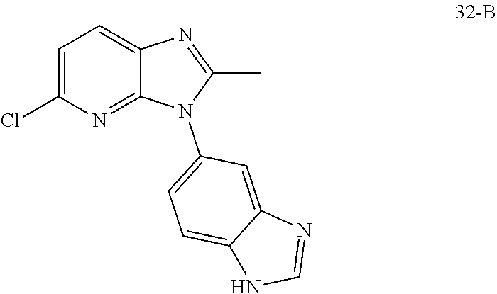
C1=C(Cl)N=C2C(=C1)N=C(C)N2C1=CC=C2C(=C1)N=CN2
